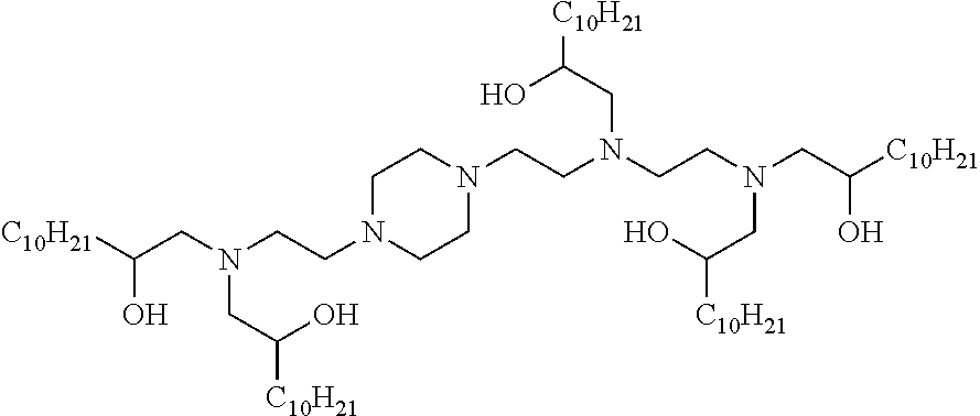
[C10H21]C(CN(CCN1CCN(CCN(CCN(CC([C10H21])O)CC([C10H21])O)CC([C10H21])O)CC1)CC([C10H21])O)O
